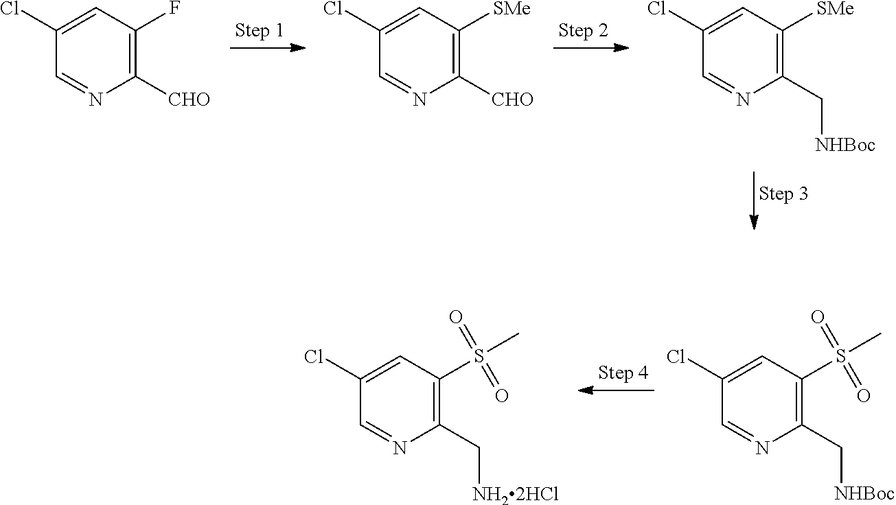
C1([CHO])=C(F)C=C(Cl)C=N1.C1([CHO])=C([SMe])C=C(Cl)C=N1.C1(C[NHBoc])=C([SMe])C=C(Cl)C=N1.C1(C[NHBoc])=C(S(C)(=O)=O)C=C(Cl)C=N1.C1(C[NH22HCl])=C(S(C)(=O)=O)C=C(Cl)C=N1
